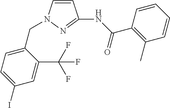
C1=CN(CC2=CC=C(I)C=C2C(F)(F)F)N=C1NC(C1=C(C)C=CC=C1)=O
